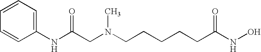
C1(NC(CN(CCCCCC(NO)=O)C)=O)=CC=CC=C1
